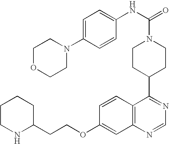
C1CNC(CCOC2=CC3=C(C=C2)C(C2CCN(C(=O)NC4=CC=C(N5CCOCC5)C=C4)CC2)=NC=N3)CC1
